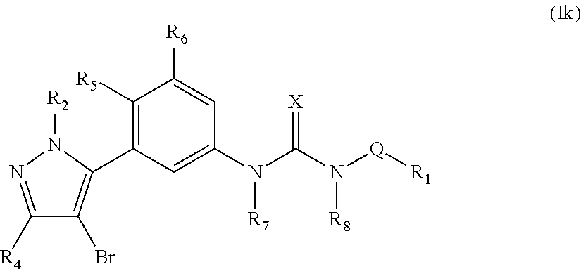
C1([R4])=NN([R2])C(C2=C([R5])C([R6])=CC(N(C(N([Q][R1])[R8])=[X])[R7])=C2)=C1Br
